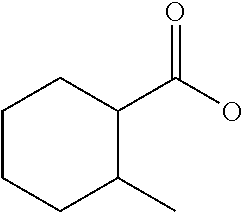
C1CCC(C)C(C(O)=O)C1
